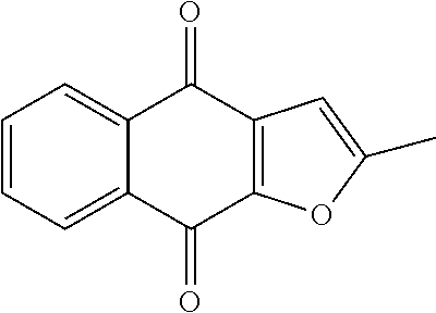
C1=CC=C2C(=C1)C(=O)C1=C(C2=O)OC(C)=C1
